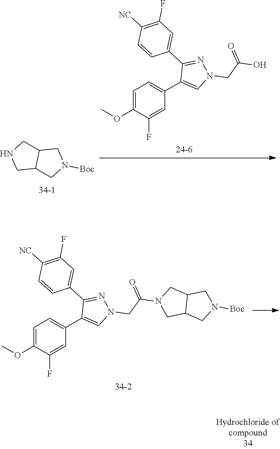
C12CNCC1CN([Boc])C2.C1=C(OC)C(F)=CC(C2=CN(CC(O)=O)N=C2C2=CC(F)=C([NC])C=C2)=C1.C1=C(OC)C(F)=CC(C2=CN(CC(N3CC4C(C3)CN([Boc])C4)=O)N=C2C2=CC(F)=C([NC])C=C2)=C1
